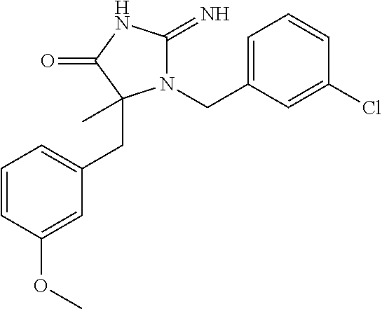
C1(CN2C(=N)NC(=O)C2(C)CC2=CC=CC(OC)=C2)=CC=CC(Cl)=C1
